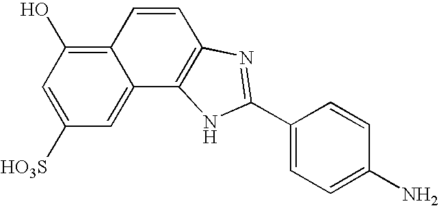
C12=C(O)C=C([HO3S])C=C1C1=C(C=C2)N=C(C2=CC=C(N)C=C2)N1
